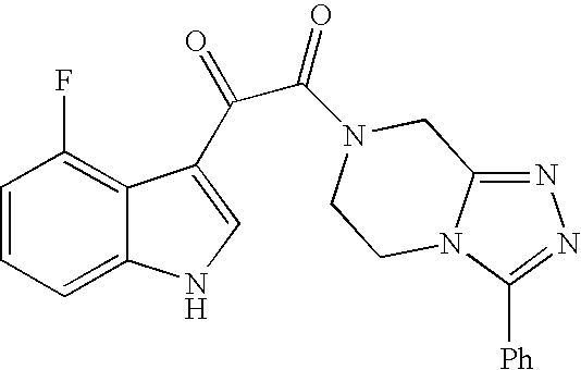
C1=CC=C2C(=C1F)C(C(=O)C(=O)N1CC3=NN=C([Ph])N3CC1)=CN2
